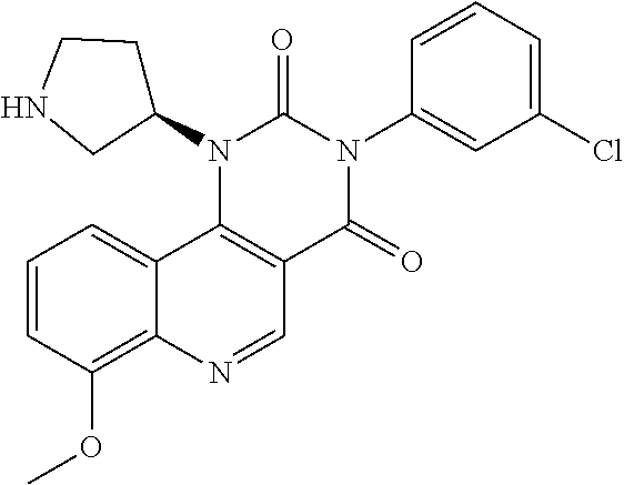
C1(N2C(=O)N(C3=CC(Cl)=CC=C3)C(=O)C3=C2C2=CC=CC(OC)=C2N=C3)CCNC1
